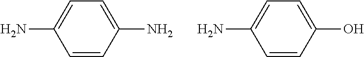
NC1=CC=C(N)C=C1.NC1=CC=C(O)C=C1
